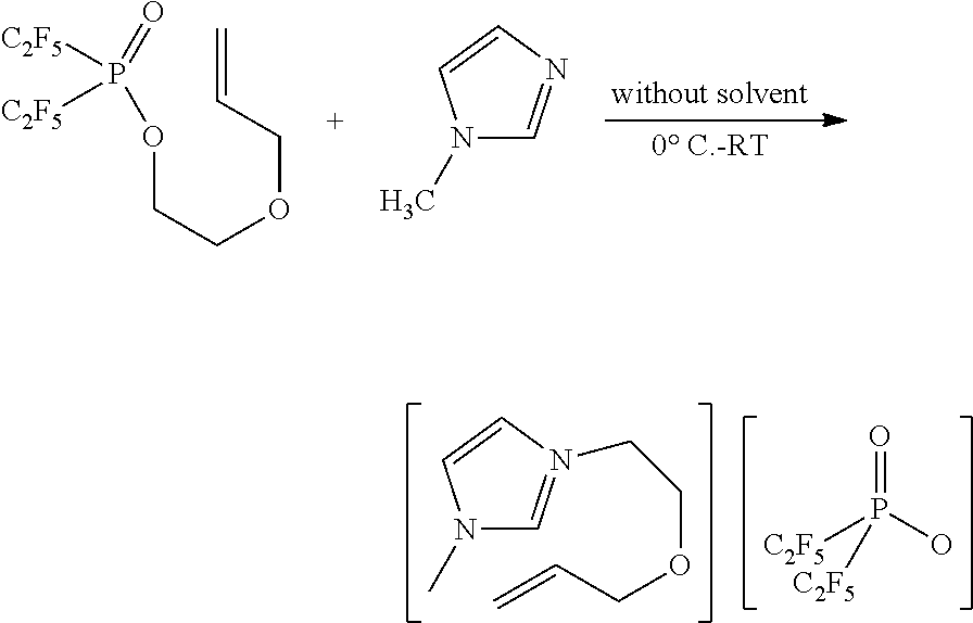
C(COCC=C)OP(=O)([C2F5])[C2F5].N1(C)C=NC=C1.O=P(O)([C2F5])[C2F5].N1(C)C=N(CCOCC=C)C=C1
